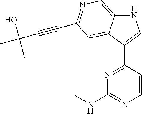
N1C2=CN=C(C#CC(O)(C)C)C=C2C(C2=NC(NC)=NC=C2)=C1
